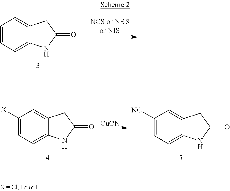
C1=CC=C2C(=C1)CC(=O)N2.[CuCN].C1([X])=CC=C2C(=C1)CC(=O)N2.C1([NC])=CC=C2C(=C1)CC(=O)N2
